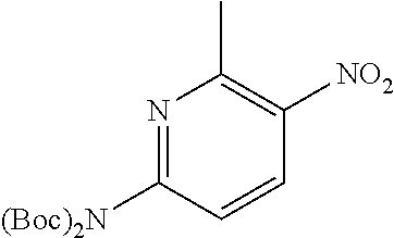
C1(C)=C([NO2])C=CC([(Boc)2N])=N1
